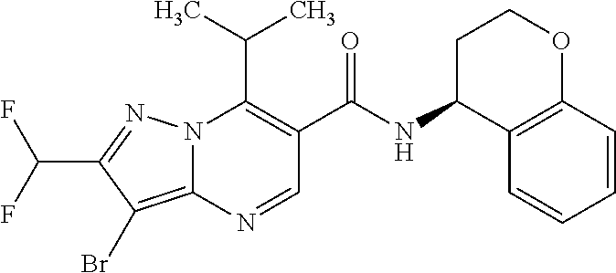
N12C(=C(Br)C(C(F)F)=N1)N=CC(C(=O)NC1C3=C(OCC1)C=CC=C3)=C2C(C)C
